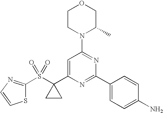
S1C(S(C2(C3=CC(N4C(C)COCC4)=NC(C4=CC=C(N)C=C4)=N3)CC2)(=O)=O)=NC=C1
